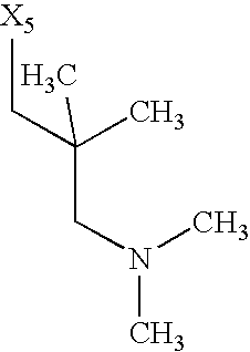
C(CN(C)C)(C[X5])(C)C
